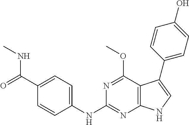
O=C(C1=CC=C(NC2=NC3=C(C(OC)=N2)C(C2=CC=C(O)C=C2)=CN3)C=C1)NC
